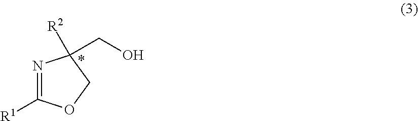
N1=C([R1])OCC1([R2])CO
